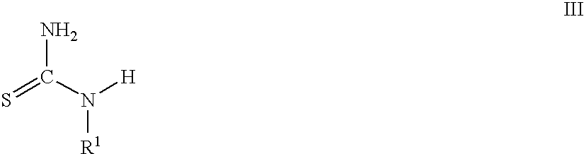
S=C(N([H])[R1])N
